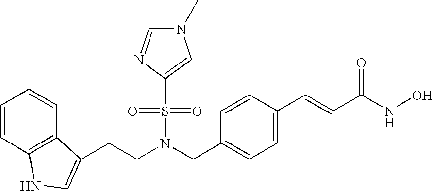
C1=CC2=C(C=C1)C(CCN(CC1=CC=C(C=CC(NO)=O)C=C1)S(C1=CN(C)C=N1)(=O)=O)=CN2
